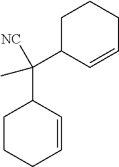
C1C(C(C2CCCC=C2)([NC])C)C=CCC1
